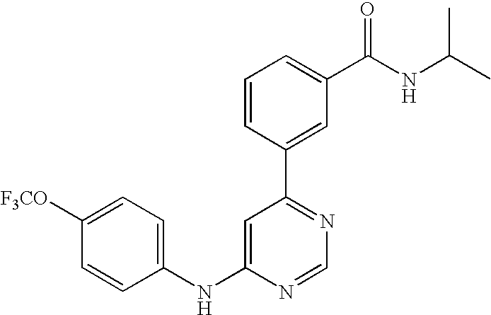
C1(NC2=CC(C3=CC(C(NC(C)C)=O)=CC=C3)=NC=N2)=CC=C([F3CO])C=C1
